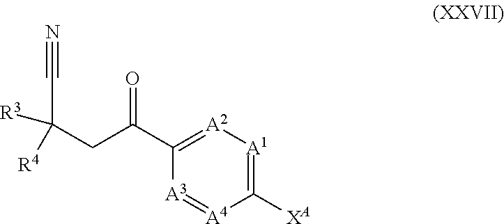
C(=O)(C1=[A2][A1]=C([XA])[A4]=[A3]1)CC([R4])(C#N)[R3]
